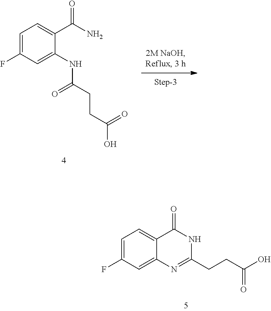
C1=C(F)C=C2C(=C1)C(=O)NC(CCC(O)=O)=N2.C1=C(F)C=C(NC(CCC(O)=O)=O)C(C(N)=O)=C1
